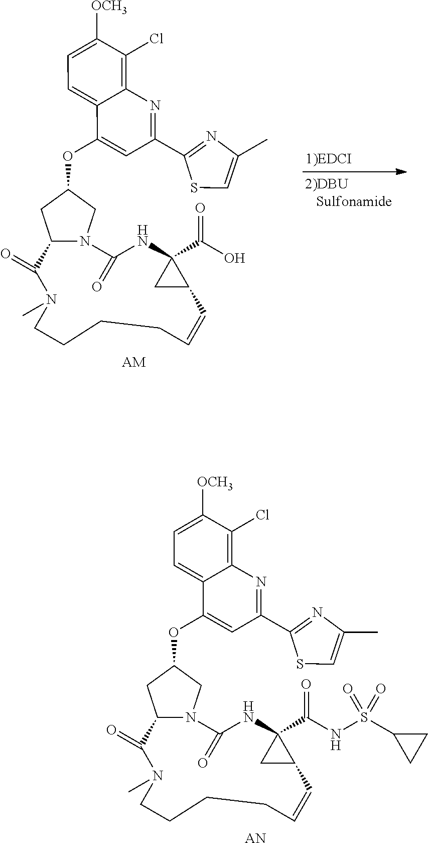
[AN].C12N(CC(OC3=CC(C4=NC(C)=CS4)=NC4=C(Cl)C([OCH3])=CC=C43)C1)C(=O)NC1(C(NS(C3CC3)(=O)=O)=O)CC1C=CCCCCN(C)C2=O.[AM].C12N(CC(OC3=CC(C4=NC(C)=CS4)=NC4=C(Cl)C([OCH3])=CC=C43)C1)C(=O)NC1(C(O)=O)CC1C=CCCCCN(C)C2=O
